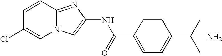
N12C(=NC(NC(C3=CC=C(C(N)(C)C)C=C3)=O)=C1)C=CC(Cl)=C2
